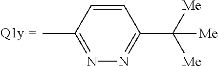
C1=CC(C)=NN=C1C([Me])([Me])[Me]
